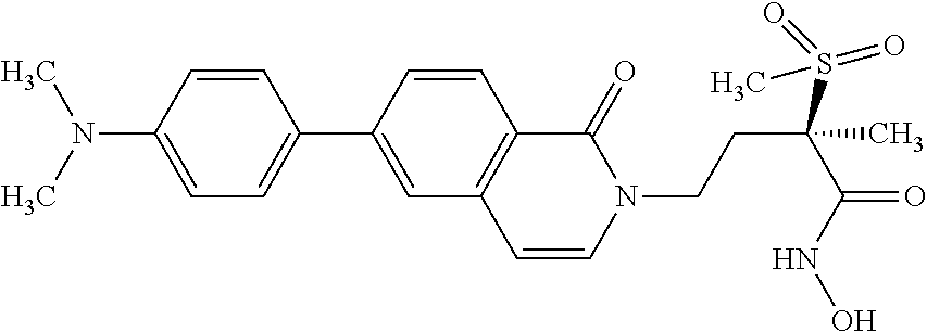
C1=CC(C2=CC=C(N(C)C)C=C2)=CC2=C1C(=O)N(CCC(C(NO)=O)(C)S(=O)(C)=O)C=C2
